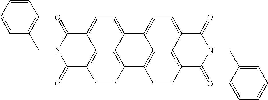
C1=CC2=C3C4=C1C(=O)N(CC1=CC=CC=C1)C(=O)C4=CC=C3C1=CC=C3C4=C(C=CC2=C14)C(=O)N(CC1=CC=CC=C1)C3=O
